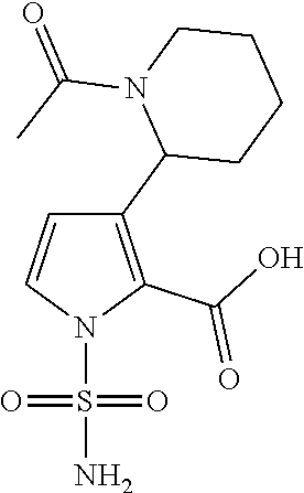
C1(C2CCCCN2C(C)=O)=C(C(O)=O)N(S(N)(=O)=O)C=C1
